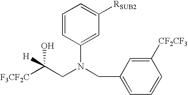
[F3CF2C]C(CN(C1=CC([RSUB2])=CC=C1)CC1=CC=CC([CF2CF3])=C1)(O)[H]
